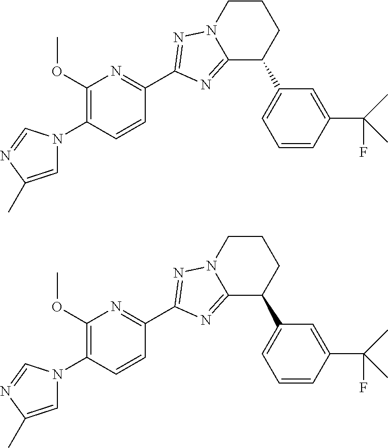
C1=C(C)N=CN1C1=C(OC)N=C(C2=NN3CCCC(C4=CC=CC(C(C)(C)F)=C4)C3=N2)C=C1.C1=C(C)N=CN1C1=C(OC)N=C(C2=NN3CCCC(C4=CC=CC(C(C)(C)F)=C4)C3=N2)C=C1
